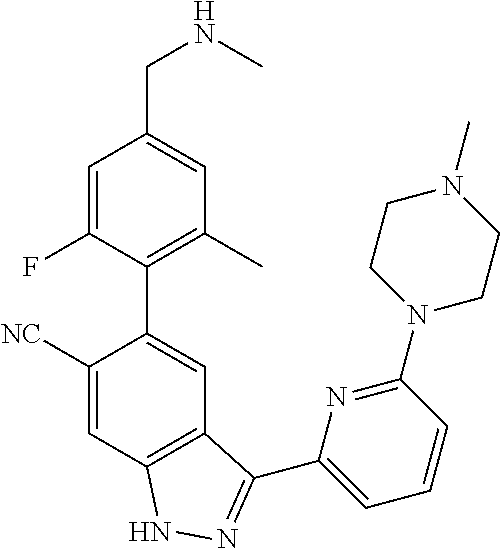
C1([NC])=CC2=C(C=C1C1=C(C)C=C(CNC)C=C1F)C(C1=CC=CC(N3CCN(C)CC3)=N1)=NN2
